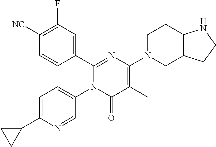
C1(C2=CC(F)=C([CN])C=C2)=NC(N2CC3C(CC2)NCC3)=C(C)C(=O)N1C1=CC=C(C2CC2)N=C1
